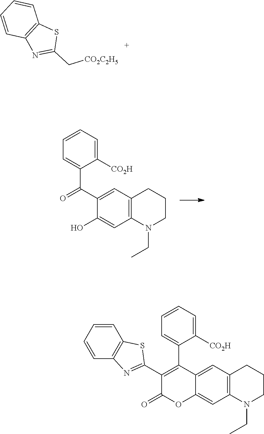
C12=C(C=C(C(=O)C3=CC=CC=C3[CO2H])C(O)=C1)CCCN2CC.C1=CC=CC2=C1SC(C[CO2C2H5])=N2.C12=C(C=C3C(=C1)OC(=O)C(C1=NC4=C(S1)C=CC=C4)=C3C1=CC=CC=C1[CO2H])CCCN2CC
